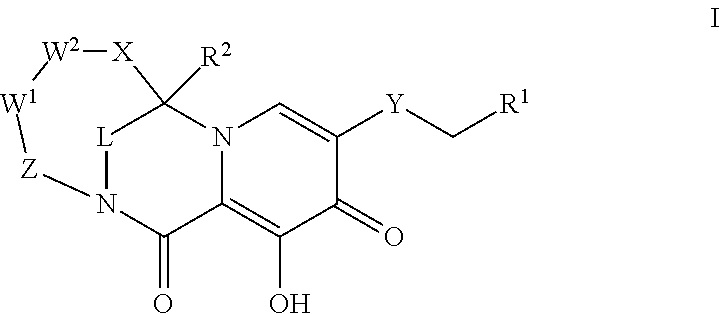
[L]1N2C(=O)C3=C(O)C(=O)C([Y]C[R1])=CN3C1([R2])[X][W2][W1][Z]2
